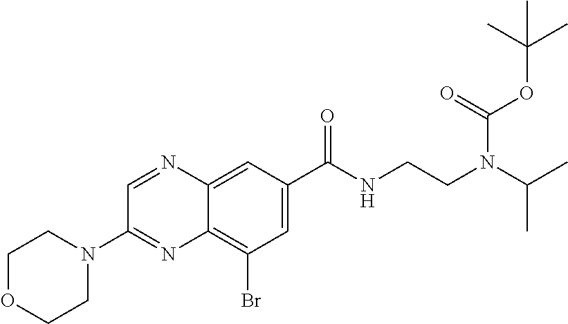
C1OCCN(C2=NC3=C(Br)C=C(C(NCCN(C(C)C)C(OC(C)(C)C)=O)=O)C=C3N=C2)C1
